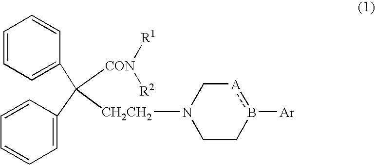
C1=CC=C(C(C2=CC=CC=C2)([CON]([R1])[R2])[CH2CH2]N2CCb([Ar])[A]C2)C=C1
